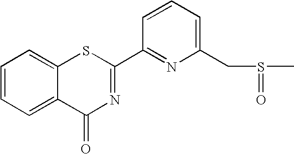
C1=CC=C2C(=C1)SC(C1=NC(CS(=O)C)=CC=C1)=NC2=O
